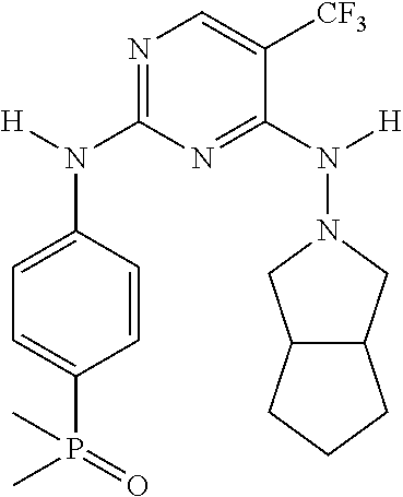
N1=C(N(C2=CC=C(P(=O)(C)C)C=C2)[H])N=C(N(N2CC3C(C2)CCC3)[H])C([CF3])=C1
